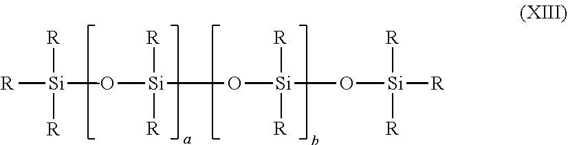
[R][Si](O[Si]([R])([R])O[Si]([R])([R])O[Si]([R])([R])[R])(C)([R])[R]
